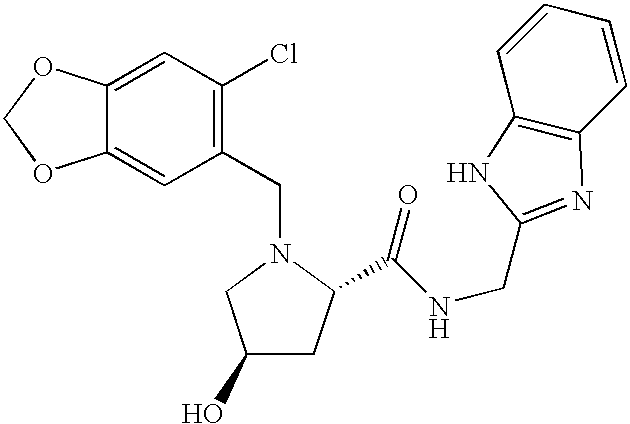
C1=C2C(=CC(CN3CC(O)CC3C(NCC3=NC4=C(C=CC=C4)N3)=O)=C1Cl)OCO2
